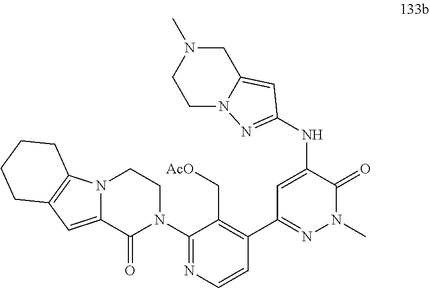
N12CCN(C)CC1=CC(NC1=CC(C3=C(C[AcO])C(N4CCN5C(=CC6=C5CCCC6)C4=O)=NC=C3)=NN(C)C1=O)=N2
